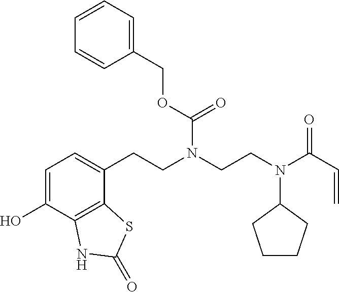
C1=C(O)C2=C(C(CCN(CCN(C3CCCC3)C(C=C)=O)C(OCC3=CC=CC=C3)=O)=C1)SC(=O)N2
